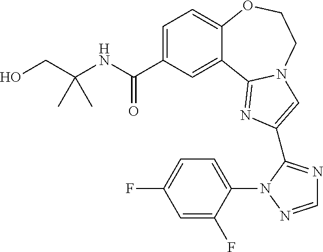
C1=C(C(NC(CO)(C)C)=O)C=C2C(=C1)OCCN1C2=NC(C2=NC=NN2C2=CC=C(F)C=C2F)=C1
